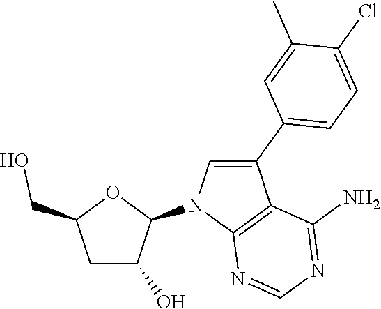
C1C(O)C(N2C3=C(C(C4=CC=C(Cl)C(C)=C4)=C2)C(N)=NC=N3)OC1CO
